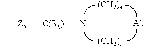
[C(R6)](N)[Za]C
